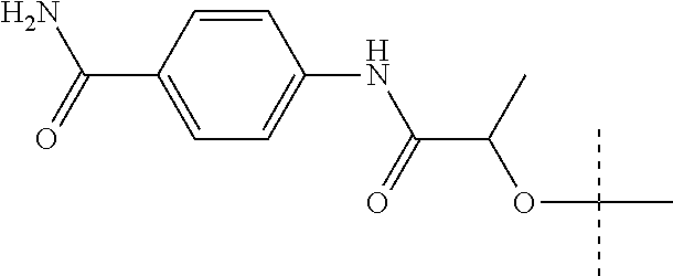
C1=CC(C(=O)N)=CC=C1NC(C(C)OC(C)(C)C)=O
